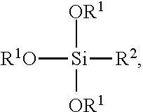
[OR1][Si]([R2])([R1O])[OR1]
